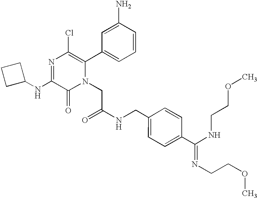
N1=C(NC2CCC2)C(=O)N(CC(=O)NCC2=CC=C(C(NCCOC)=NCCOC)C=C2)C(C2=CC=CC(N)=C2)=C1Cl
